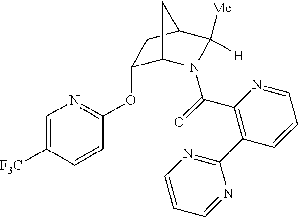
C1(OC2=NC=C([F3C])C=C2)C2N(C(=O)C3=C(C4=NC=CC=N4)C=CC=N3)C([Me])([H])C(C1)C2
